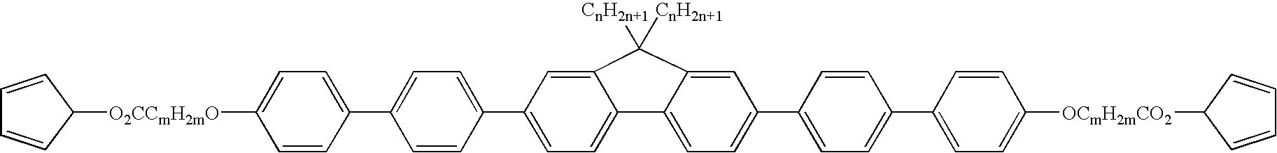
C1=CC([O2CCmH2mO]C2=CC=C(C3=CC=C(C4=CC=C5C(=C4)C([CnH2n+1])([CnH2n+1])C4=CC(C6=CC=C(C7=CC=C([OCmH2mCO2]C8C=CC=C8)C=C7)C=C6)=CC=C54)C=C3)C=C2)C=C1
